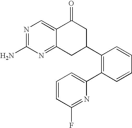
C12=CN=C(N)N=C1CC(C1=C(C3=CC=CC(F)=N3)C=CC=C1)CC2=O
